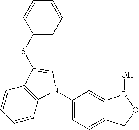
C1(N2C3=C(C=CC=C3)C(SC3=CC=CC=C3)=C2)=CC=C2C(=C1)B(O)OC2
